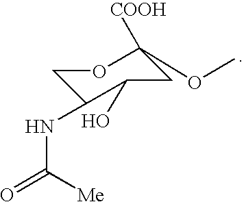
C1C(NC(=O)[Me])C(O)CC([COOH])(OC)O1
